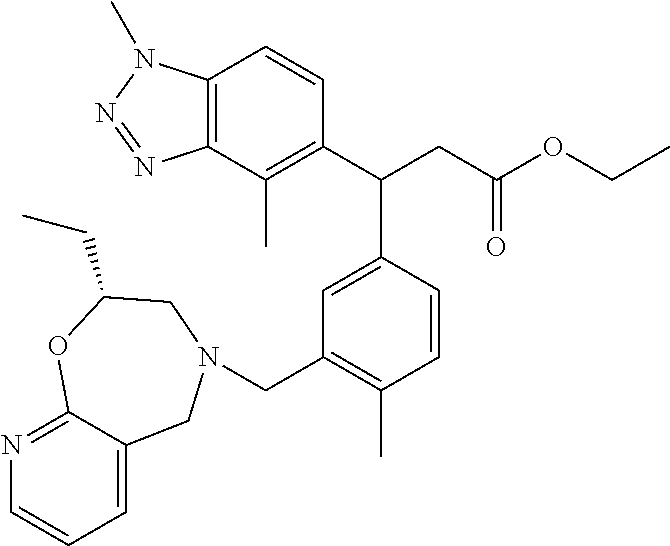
C12=C(C(C)=C(C(CC(OCC)=O)C3=CC(CN4CC5=CC=CN=C5OC(CC)C4)=C(C)C=C3)C=C1)N=NN2C
